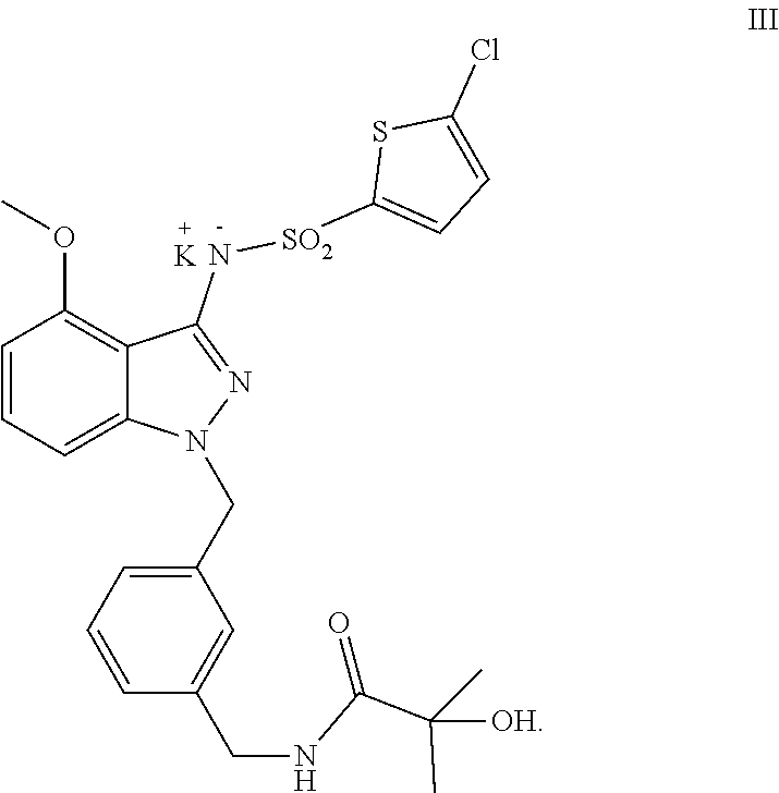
C1=CC=C2C(=C1OC)C(N[SO2]C1=CC=C(Cl)S1)=NN2CC1=CC=CC(CNC(C(C)([OH])C)=O)=C1.[K]
